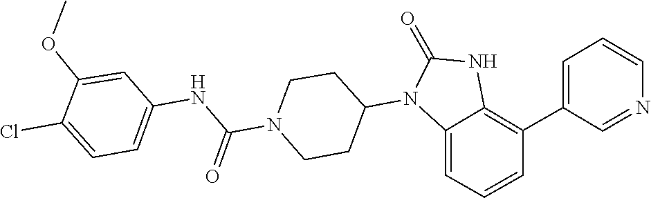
C1CN(C(NC2=CC=C(Cl)C(OC)=C2)=O)CCC1N1C(=O)NC2=C(C3=CC=CN=C3)C=CC=C12
